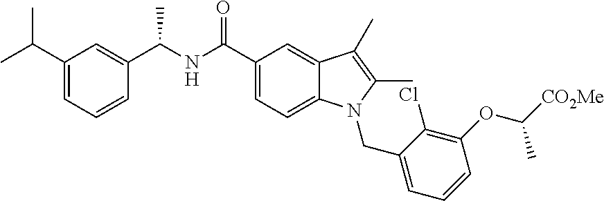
C(NC(C1=CC=C2C(=C1)C(C)=C(C)N2CC1=CC=CC(OC([CO2Me])C)=C1Cl)=O)(C1=CC(C(C)C)=CC=C1)C
